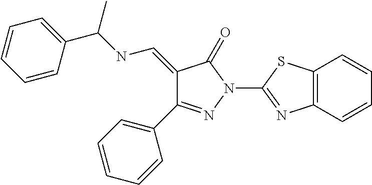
C1(=CNC(C2=CC=CC=C2)C)C(C2=CC=CC=C2)=NN(C2=NC3=C(S2)C=CC=C3)C1=O
